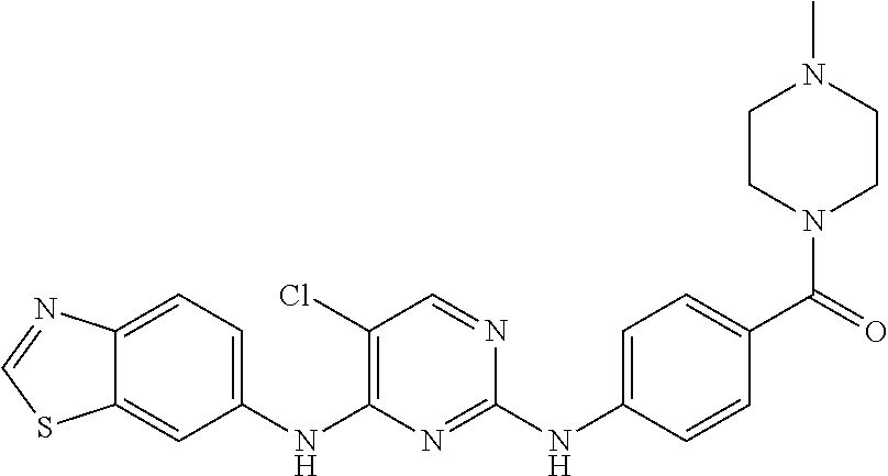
C1(NC2=C(Cl)C=NC(NC3=CC=C(C(=O)N4CCN(C)CC4)C=C3)=N2)=CC=C2C(=C1)SC=N2
